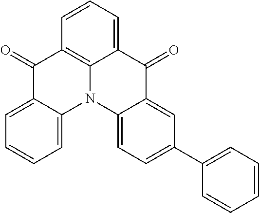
C1(=O)C2=CC=CC=C2N2C3=C1C=CC=C3C(=O)C1=CC(C3=CC=CC=C3)=CC=C21
